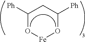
C1([Ph])O[Fe]OC([Ph])C1
